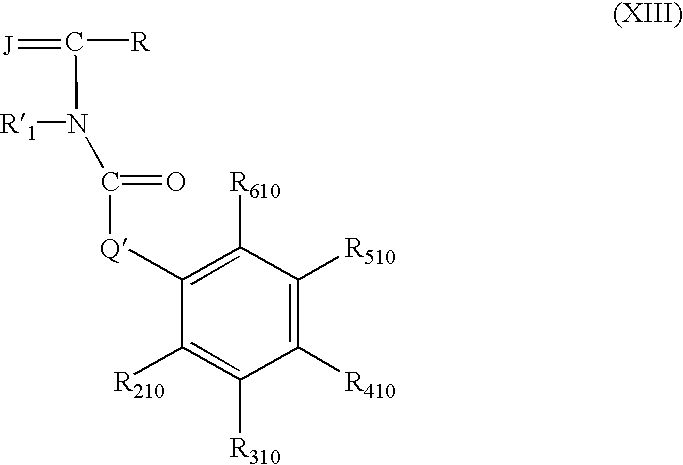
C1([R410])=C([R510])C([R610])=C([Q]C(=O)N(C(=[J])[R])[R1])C([R210])=C1[R310]
